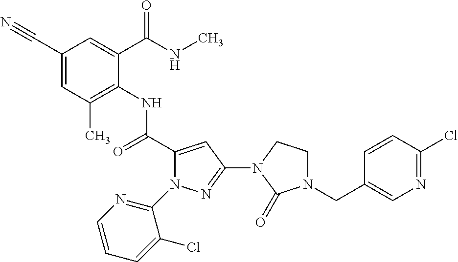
C1(C#N)=CC(C)=C(NC(C2=CC(N3CCN(CC4=CN=C(Cl)C=C4)C3=O)=NN2C2=NC=CC=C2Cl)=O)C(C(NC)=O)=C1
